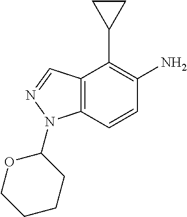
C12=C(C=CC(N)=C1C1CC1)N(C1OCCCC1)N=C2
